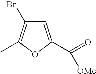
C1(Br)=C(C)OC(C(=O)[OMe])=C1
